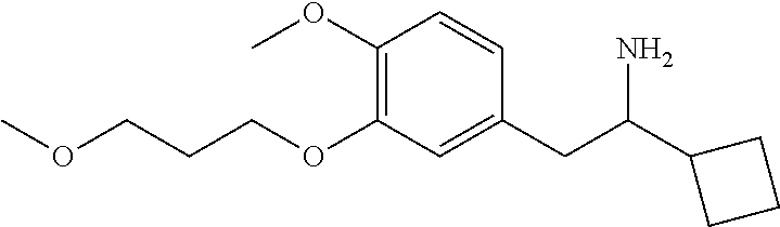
C1(OC)=C(OCCCOC)C=C(CC(C2CCC2)N)C=C1
